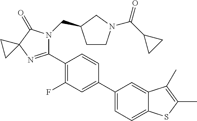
C12=CC(C3=CC(F)=C(C4=NC5(C(=O)N4CC4CCN(C(C6CC6)=O)C4)CC5)C=C3)=CC=C1SC(C)=C2C
